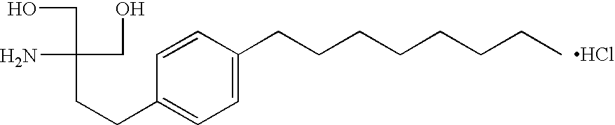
OCC(N)(CO)CCC1=CC=C(CCCCCCCC)C=C1.Cl
